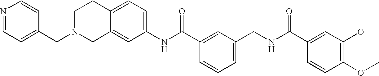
C1(NC(C2=CC(CNC(C3=CC(OC)=C(OC)C=C3)=O)=CC=C2)=O)=CC=C2C(=C1)CN(CC1=CC=NC=C1)CC2
